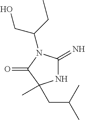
N1C(=N)N(C(CC)CO)C(=O)C1(CC(C)C)C
